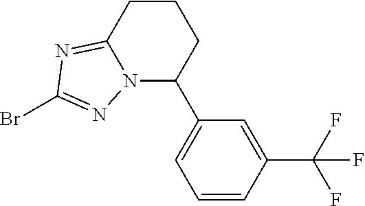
C1CC2=NC(Br)=NN2C(C2=CC=CC(C(F)(F)F)=C2)C1
